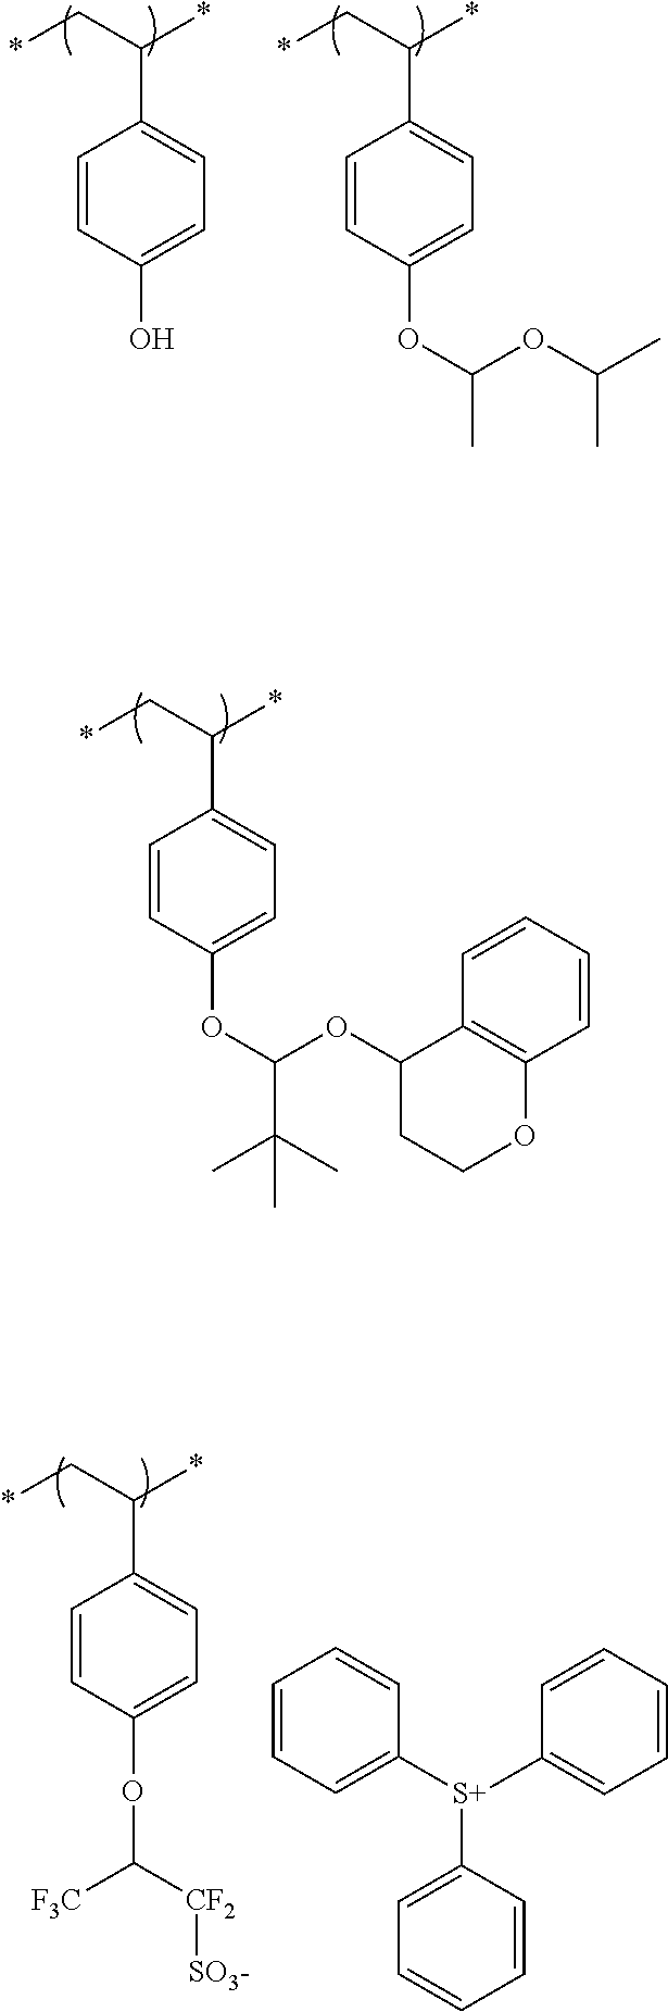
*CC(*)C1=CC=C(OC(OC2CCOC3=C2C=CC=C3)C(C)(C)C)C=C1.*CC(*)C1=CC=C(O)C=C1.*CC(*)C1=CC=C(OC(C)OC(C)C)C=C1.*CC(*)C1=CC=C(OC([F3C])[CF2][SO3-])C=C1.C1=CC=C([S+](C2=CC=CC=C2)C2=CC=CC=C2)C=C1
